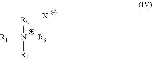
[R2][N+]([R4])([R3])[R1].[X]
